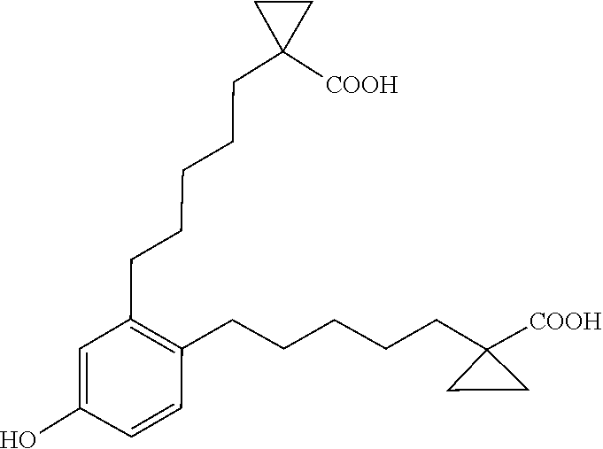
C1(O)=CC(CCCCCC2([COOH])CC2)=C(CCCCCC2([COOH])CC2)C=C1
